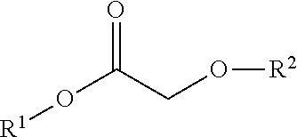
[R1]OC(CO[R2])=O
